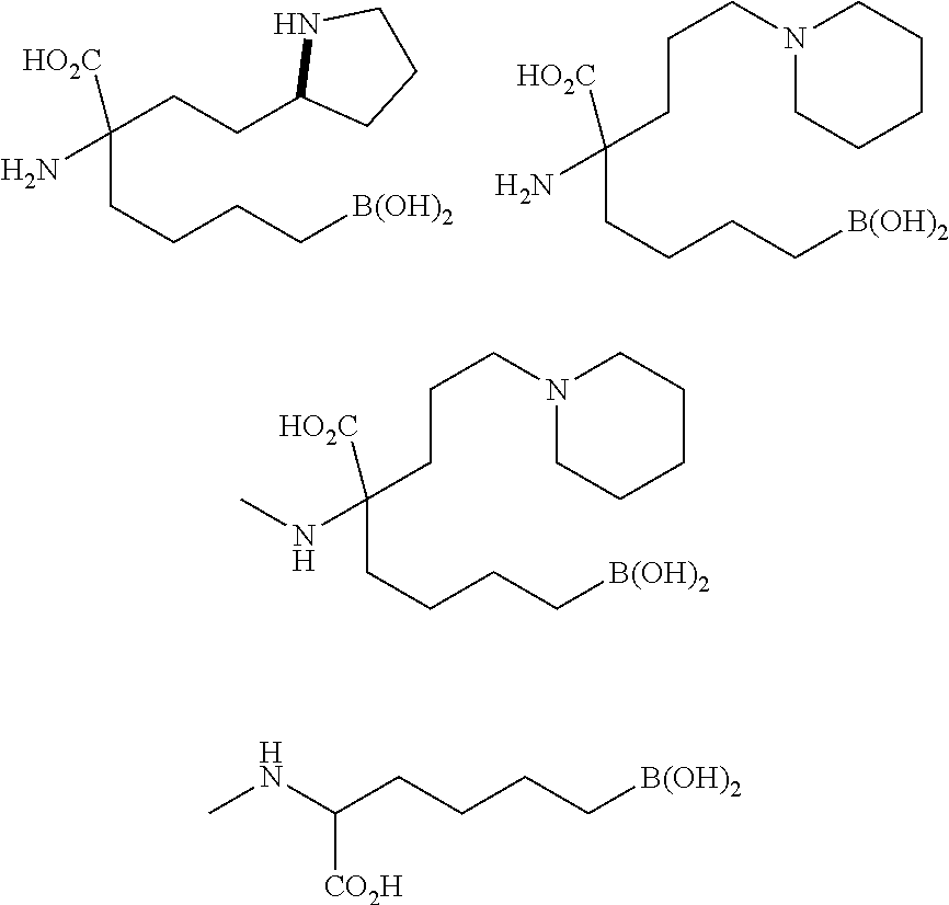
C(C(CCCC[B(OH)2])([HO2C])N)CC1CCCN1.C(C(CCCC[B(OH)2])([HO2C])N)CCN1CCCCC1.C(C(CCCC[B(OH)2])([HO2C])NC)CCN1CCCCC1.CNC(CCCC[B(OH)2])[CO2H]
